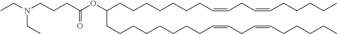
C(CCCC=CCC=CCCCCC)CCCC(CCCCCCCCC=CCC=CCCCCC)OC(CCCN(CC)CC)=O
